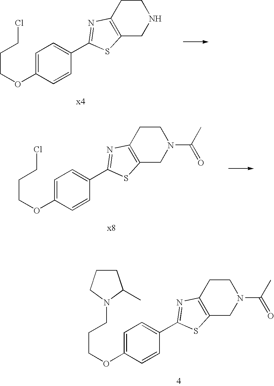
C1=C(OCCCCl)C=CC(C2=NC3=C(CNCC3)S2)=C1.C1=C(OCCCCl)C=CC(C2=NC3=C(CN(C(=O)C)CC3)S2)=C1.C1=C(OCCCN2C(C)CCC2)C=CC(C2=NC3=C(CN(C(=O)C)CC3)S2)=C1
